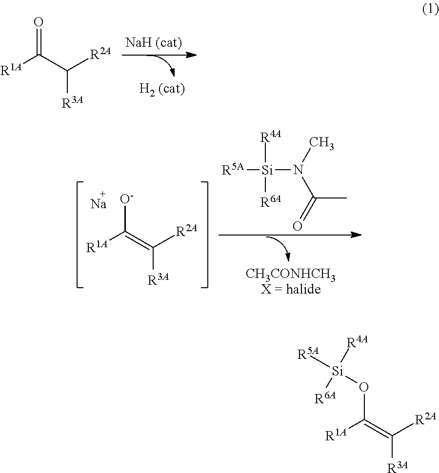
[R1A]C(C([R2A])[R3A])=O.[R1A]C(=C([R2A])[R3A])[O-].[Na].[R5A][Si](N(C)C(C)=O)([R4A])[R6A].[CH3CONHCH3].[R1A]C(=C([R2A])[R3A])O[Si]([R5A])([R4A])[R6A]
